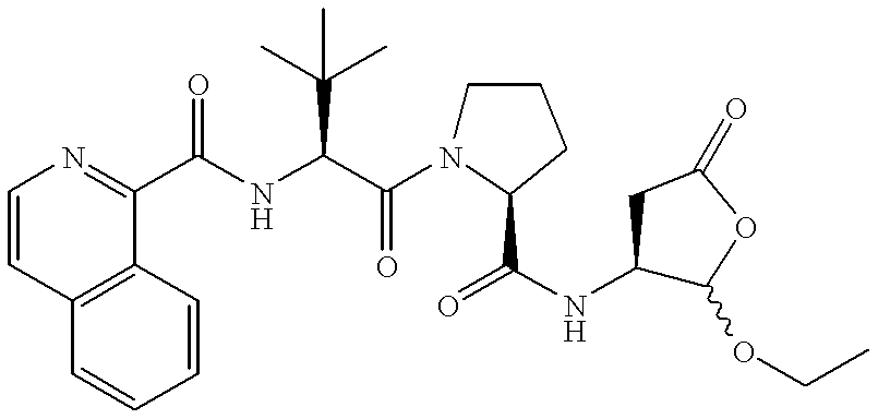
C1=CC2=C(C(C(NC(C(N3CCCC3C(=O)NC3C(OCC)OC(=O)C3)=O)C(C)(C)C)=O)=N1)C=CC=C2
